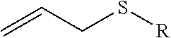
C=CCS[R]
